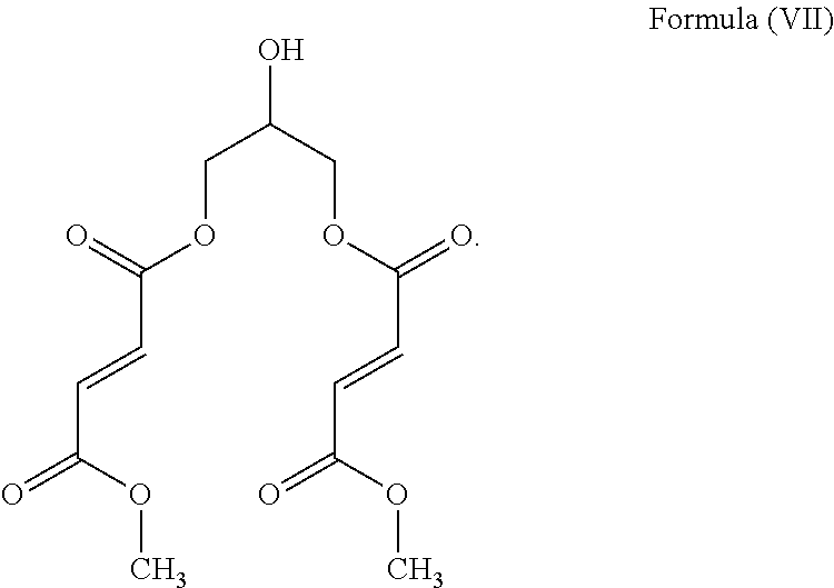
OC(COC(C=CC(=O)OC)=O)COC(C=CC(=O)OC)=O
